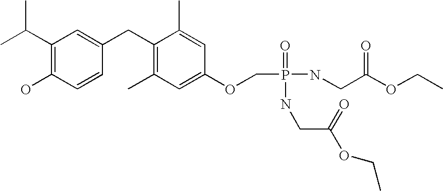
CC(C1=C(O)C=CC(CC2=C(C)C=C(OCP(=O)(NCC(OCC)=O)NCC(OCC)=O)C=C2C)=C1)C
